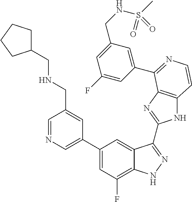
C1=C(C2=CC(F)=C3C(=C2)C(C2=NC4=C(N2)C=CN=C4C2=CC(CNS(C)(=O)=O)=CC(F)=C2)=NN3)C=C(CNCC2CCCC2)C=N1
